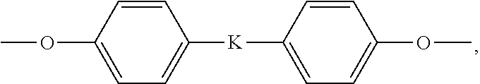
COC1=CC=C([K]C2=CC=C(OC)C=C2)C=C1
